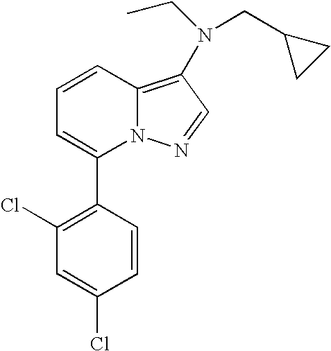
C1(C2=CC=CC3=C(N(CC)CC4CC4)C=NN23)=C(Cl)C=C(Cl)C=C1
